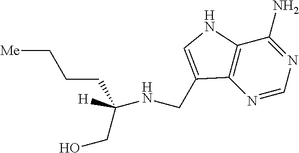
N1=CN=C(N)C2=C1C(CNC(CCC[Me])(CO)[H])=CN2
